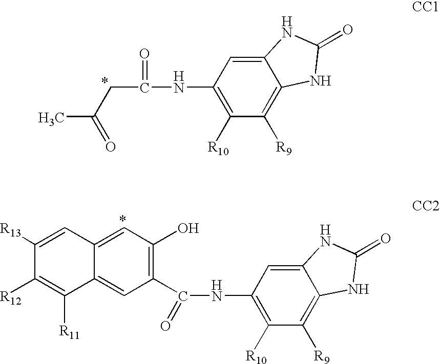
CC(CC(NC1=C([R10])C([R9])=C2C(=C1)NC(=O)N2)=O)=O.C(NC1=C([R10])C([R9])=C2C(=C1)NC(=O)N2)(=O)C1=C(O)C=C2C(=C1)C([R11])=C([R12])C([R13])=C2
